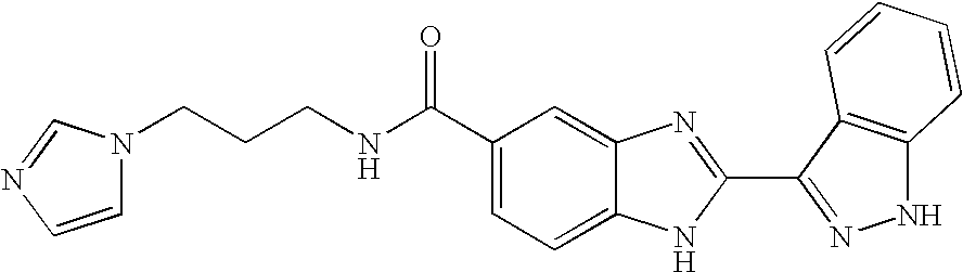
C1(C(NCCCN2C=CN=C2)=O)=CC=C2C(=C1)N=C(C1=NNC3=C1C=CC=C3)N2
